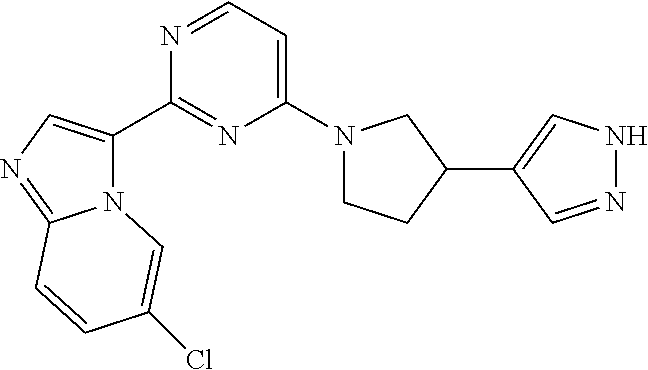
N12C(C3=NC(N4CCC(C5=CNN=C5)C4)=CC=N3)=CN=C1C=CC(Cl)=C2
